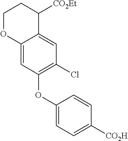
C1OC2=CC(OC3=CC=C([CO2H])C=C3)=C(Cl)C=C2C([CO2Et])C1
